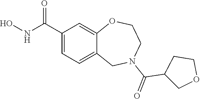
C1(C(NO)=O)=CC=C2C(=C1)OCCN(C(=O)C1COCC1)C2
